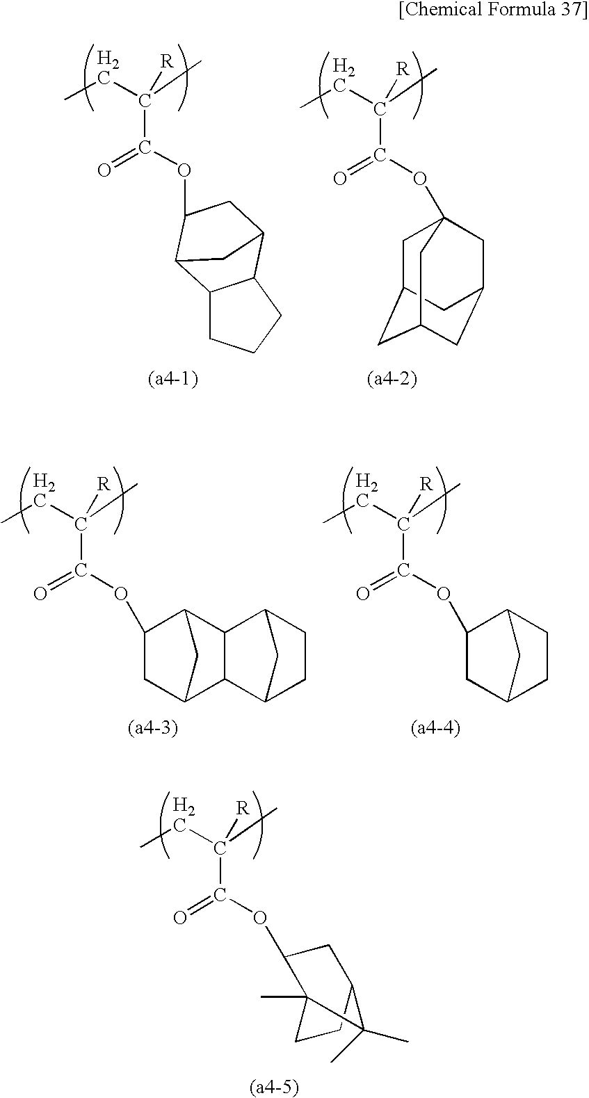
O(C(C(C)(CC)[R])=O)C1C2(C)CCC(C1)C2(C)C.C1CCC2C1C1C(OC(C(C)(CC)[R])=O)CC2C1.O(C(C(C)(CC)[R])=O)C12CC3CC(CC(C1)C3)C2.O(C(C(C)(CC)[R])=O)C1CC2CC1C1C2C2CCC1C2.O(C(C(C)(CC)[R])=O)C1CC2CC1CC2
